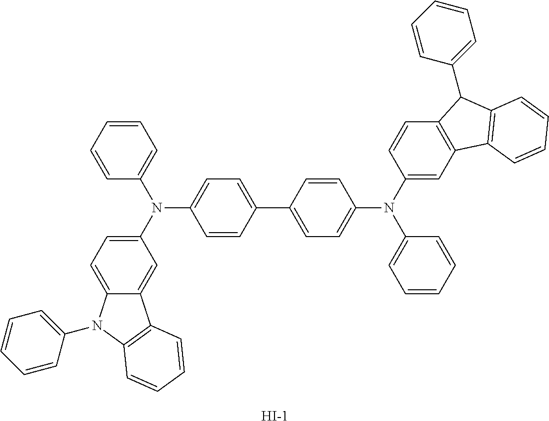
C12=CC=C(N(C3=CC=CC=C3)C3=CC=C(C4=CC=C(N(C5=CC6=C(C=C5)C(C5=CC=CC=C5)C5=C6C=CC=C5)C5=CC=CC=C5)C=C4)C=C3)C=C1C1=C(N2C2=CC=CC=C2)C=CC=C1.[I-]
